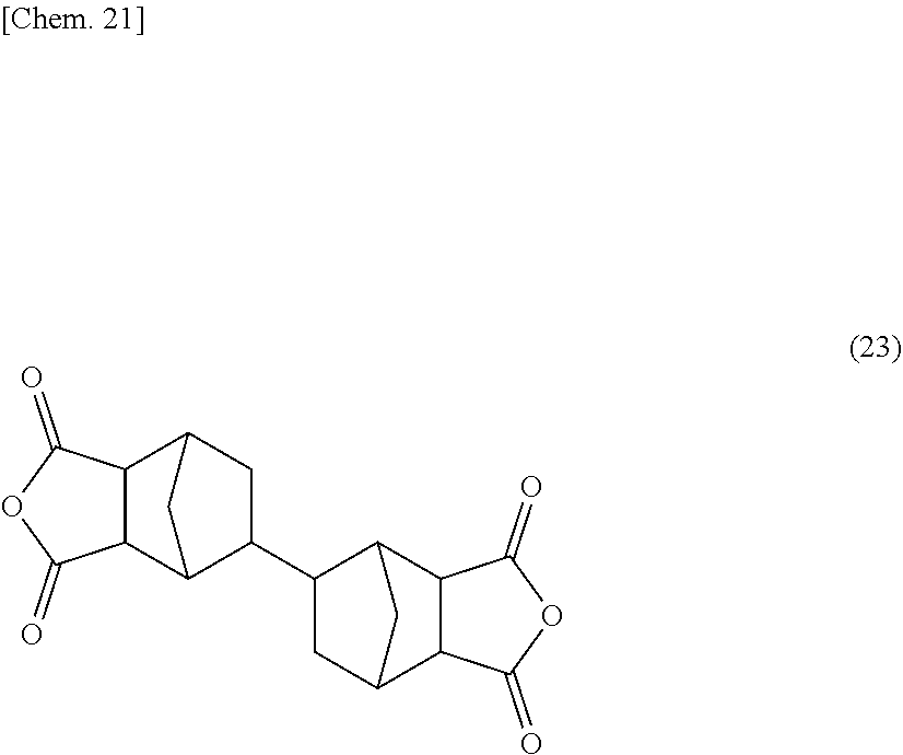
C1C2C3C(C(C1C1CC4C5C(C1C4)C(=O)OC5=O)C2)C(=O)OC3=O
